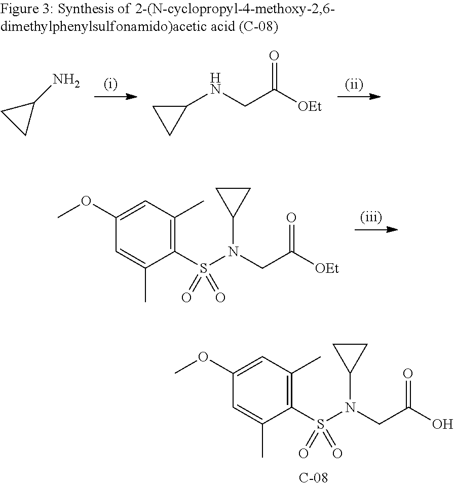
C1(N)CC1.C1(NCC([OEt])=O)CC1.C1(OC)=CC(C)=C(S(N(CC([OEt])=O)C2CC2)(=O)=O)C(C)=C1.C1(OC)=CC(C)=C(S(N(CC(O)=O)C2CC2)(=O)=O)C(C)=C1
